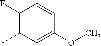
C1(F)=C(C)C=C(OC)C=C1
